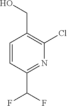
OCC1=C(Cl)N=C(C(F)F)C=C1
